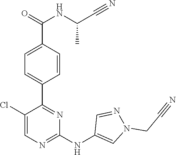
C1(C2=NC(NC3=CN(CC#N)N=C3)=NC=C2Cl)=CC=C(C(NC(C#N)C)=O)C=C1
